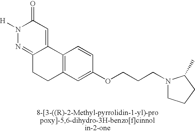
O=C1N([H])N=C2C(=C1)C1=C(CC2)C=C(OCCCN2CCCC2C)C=C1
